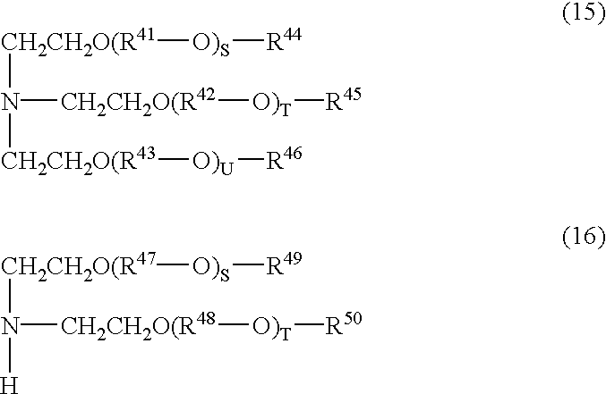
[CH2CH2O(R41](N([CH2CH2O(R42][O)T][R45])[CH2CH2O(R43][O)U][R46])[O)S][R44].[CH2CH2O(R47](N([CH2CH2O(R48][O)T][R50])[H])[O)S][R49]
